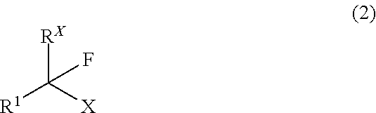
[R1]C([X])([RX])F
